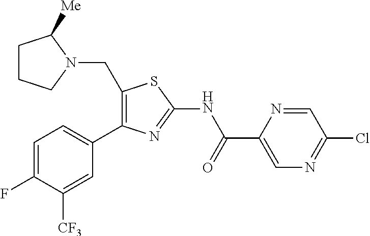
C1=C(F)C([CF3])=CC(C2=C(CN3CCCC3[Me])SC(NC(C3=CN=C(Cl)C=N3)=O)=N2)=C1
